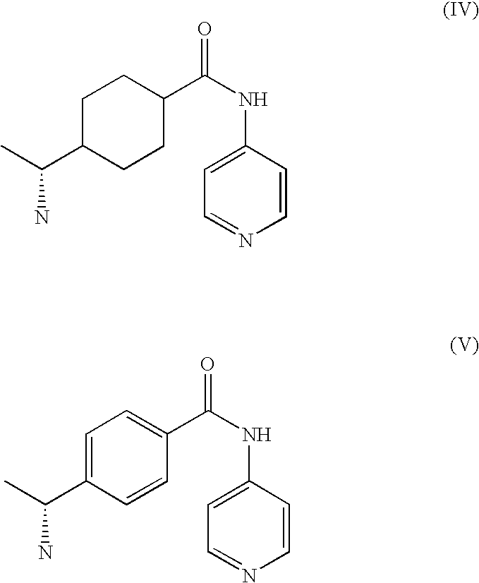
C1C(C(C)N)CCC(C(NC2=CC=NC=C2)=O)C1.C1=C(C(C)N)C=CC(C(NC2=CC=NC=C2)=O)=C1
